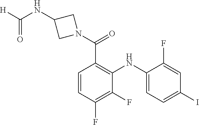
C1=C(F)C(NC2=C(C(=O)N3CC(NC([H])=O)C3)C=CC(F)=C2F)=CC=C1I
